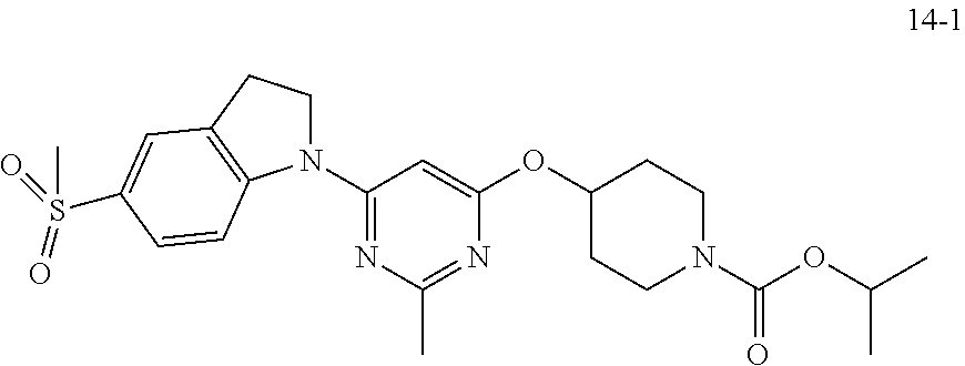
C1(N2CCC3=C2C=CC(S(=O)(=O)C)=C3)=NC(C)=NC(OC2CCN(C(OC(C)C)=O)CC2)=C1
